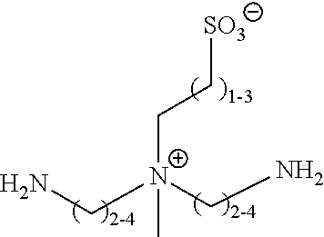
NC[N+](CN)(CC[SO3])C
